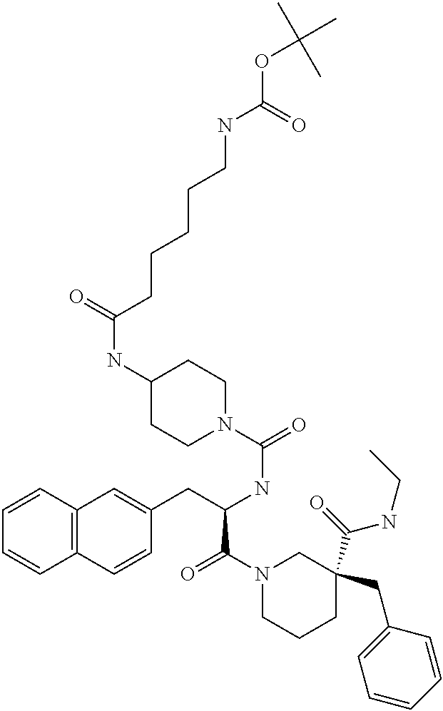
C1=CC2=C(C=C1)C=CC(CC(NC(=O)N1CCC(NC(=O)CCCCCNC(OC(C)(C)C)=O)CC1)C(N1CCCC(C(=O)NCC)(CC3=CC=CC=C3)C1)=O)=C2
